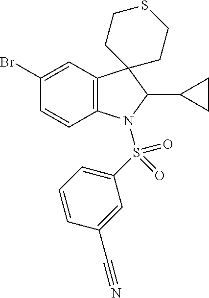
C12=C(C=C(Br)C=C1)C1(C(C3CC3)N2S(C2=CC=CC(C#N)=C2)(=O)=O)CCSCC1
